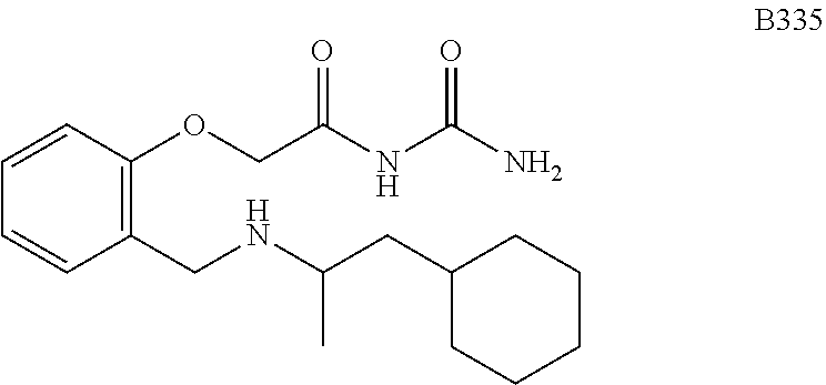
C1=CC(CNC(CC2CCCCC2)C)=C(OCC(NC(N)=O)=O)C=C1
